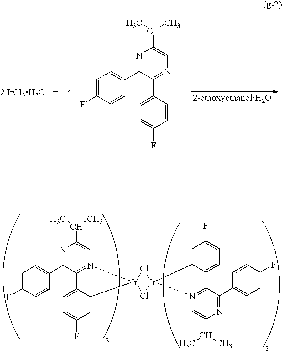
[2 IrCl3H2O].C1=C(F)C=CC(C2=NC(C(C)C)=CN=C2C2=CC=C(F)C=C2)=C1.N1=C(C2=CC=C(F)C=C2)C2=N(C=C1C(C)C)[Ir]1(C3=CC(F)=CC=C23)Cl[Ir]2(Cl1)N1=C(C3=CC=C(F)C=C23)C(C2=CC=C(F)C=C2)=NC(C(C)C)=C1
